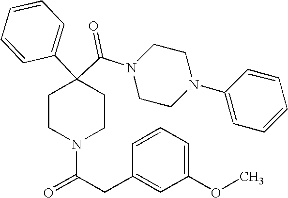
N1(C(C2(C3=CC=CC=C3)CCN(C(CC3=CC(OC)=CC=C3)=O)CC2)=O)CCN(C2=CC=CC=C2)CC1
